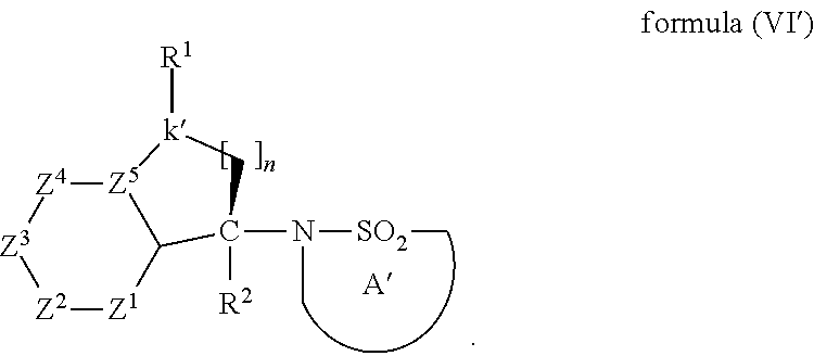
[Z2]1[Z1]C2[Z5]([Z4][Z3]1)[k]([R1])CC2([R2])N([SO2]C)C
